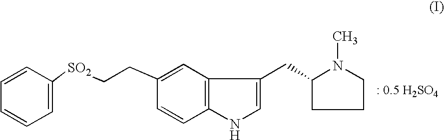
C1=CC=C([SO2]CCC2=CC3=C(C=C2)NC=C3CC2N(C)CCC2)C=C1
